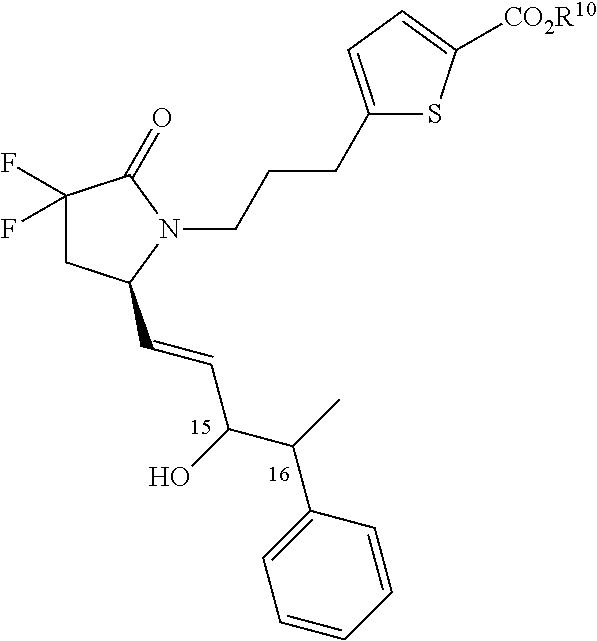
C1(F)(F)CC(C=CC(C(C)C2=CC=CC=C2)O)N(CCCC2=CC=C([CO2R10])S2)C1=O
